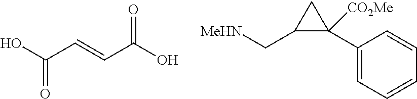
C1(C2([CO2Me])C(C[MeHN])C2)=CC=CC=C1.OC(C=CC(O)=O)=O
